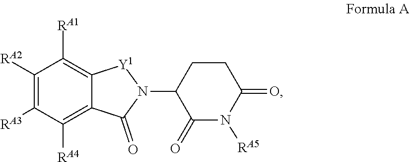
[RA5]N1C(=O)C(N2[Y1]C3=C([RA1])C([RA2])=C([RA3])C([RA4])=C3C2=O)CCC1=O
